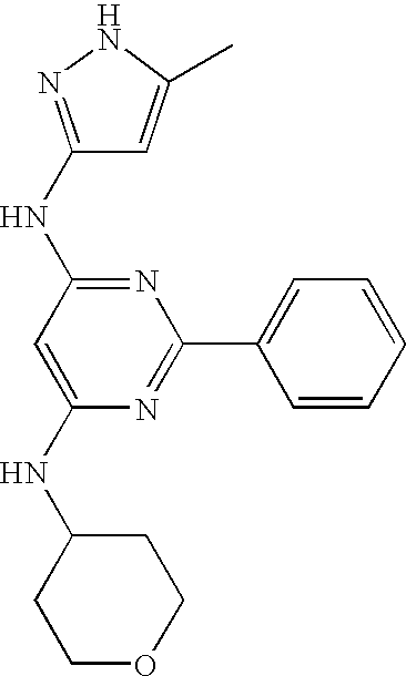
C1(NC2=NC(C3=CC=CC=C3)=NC(NC3CCOCC3)=C2)=NNC(C)=C1
